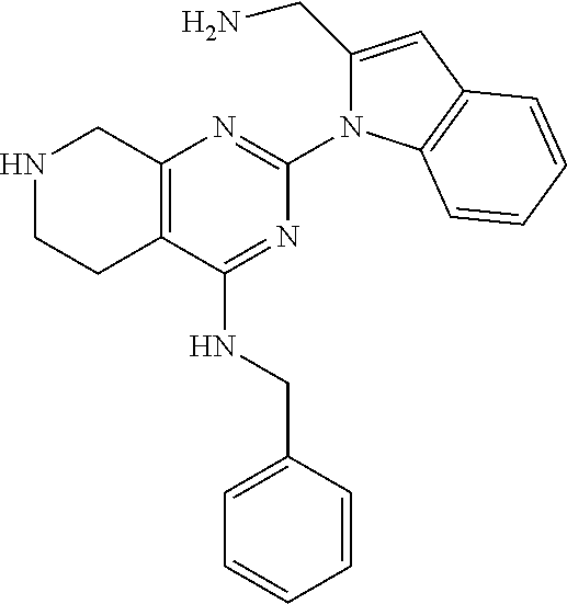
C12=C(C(NCC3=CC=CC=C3)=NC(N3C(CN)=CC4=C3C=CC=C4)=N1)CCNC2
